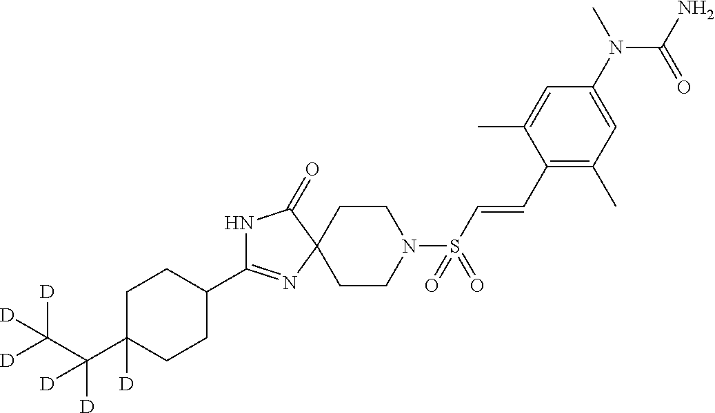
C1(C2=NC3(C(=O)N2)CCN(S(C=CC2=C(C)C=C(N(C)C(N)=O)C=C2C)(=O)=O)CC3)CCC(C(C([D])([D])[D])([D])[D])([D])CC1
